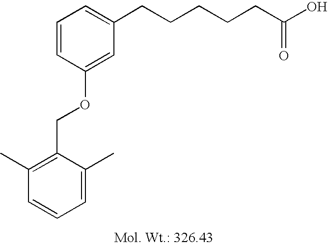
C1=C(C)C(COC2=CC(CCCCCC(O)=O)=CC=C2)=C(C)C=C1
